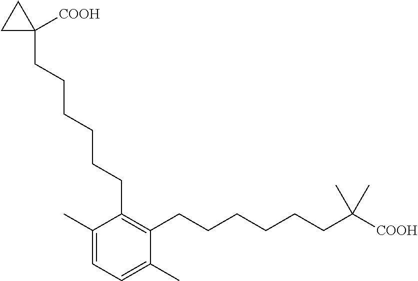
C1(C)=CC=C(C)C(CCCCCCC([COOH])(C)C)=C1CCCCCCC1([COOH])CC1
